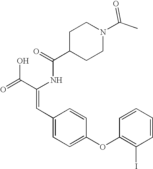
C(=O)(NC(C(=O)O)=CC1=CC=C(OC2=C(I)C=CC=C2)C=C1)C1CCN(C(C)=O)CC1
